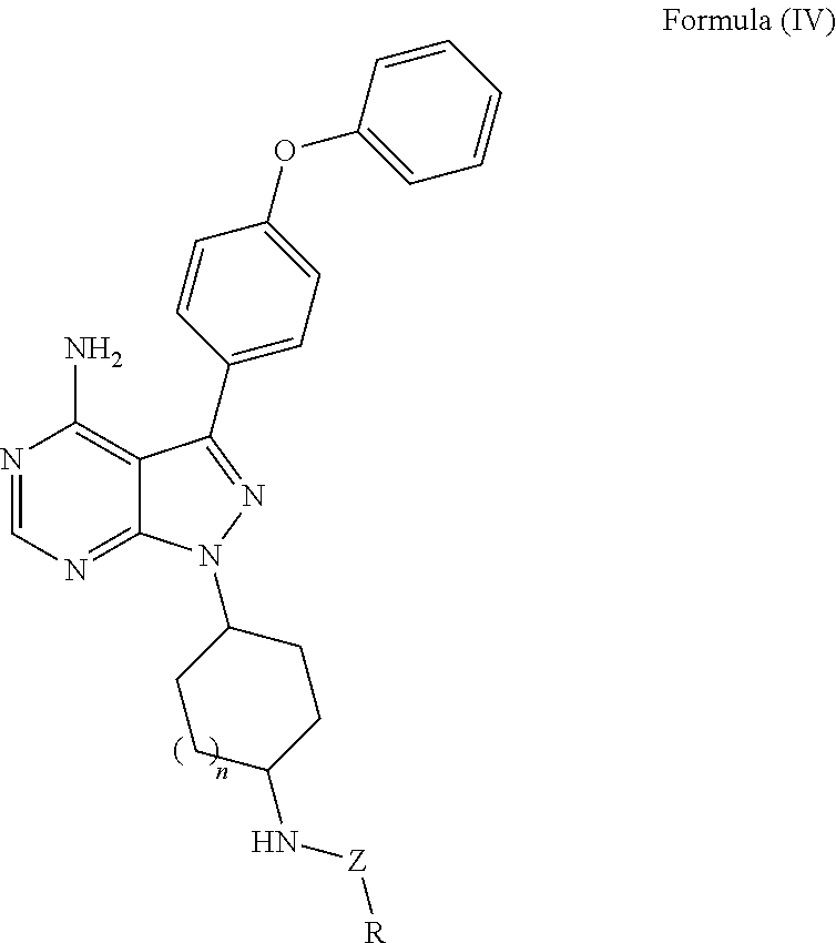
N1=CN=C2C(=C1N)C(C1=CC=C(OC3=CC=CC=C3)C=C1)=NN2C1CCC(N[Z][R])CC1
